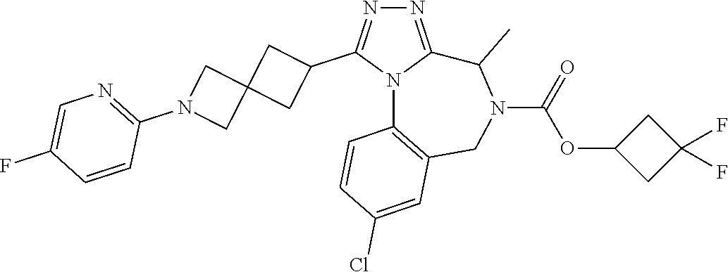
N1=C2N(C(C3CC4(C3)CN(C3=NC=C(F)C=C3)C4)=N1)C1=C(CN(C(=O)OC3CC(F)(F)C3)C2C)C=C(Cl)C=C1
